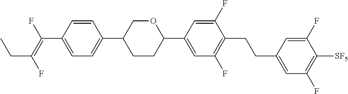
C1=CC(C(=C(F)CC)F)=CC=C1C1CCC(C2=CC(F)=C(CCC3=CC(F)=C([SF5])C(F)=C3)C(F)=C2)OC1
